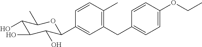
C1=CC(C)=C(CC2=CC=C(OCC)C=C2)C=C1C1C(O)C(O)C(O)C(C)O1
